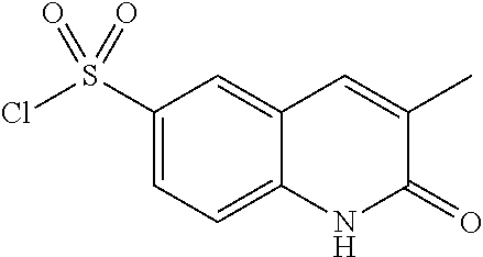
C1(S(Cl)(=O)=O)=CC=C2C(=C1)C=C(C)C(=O)N2
